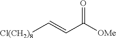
[Cl(CH2)8]C=CC([OMe])=O
